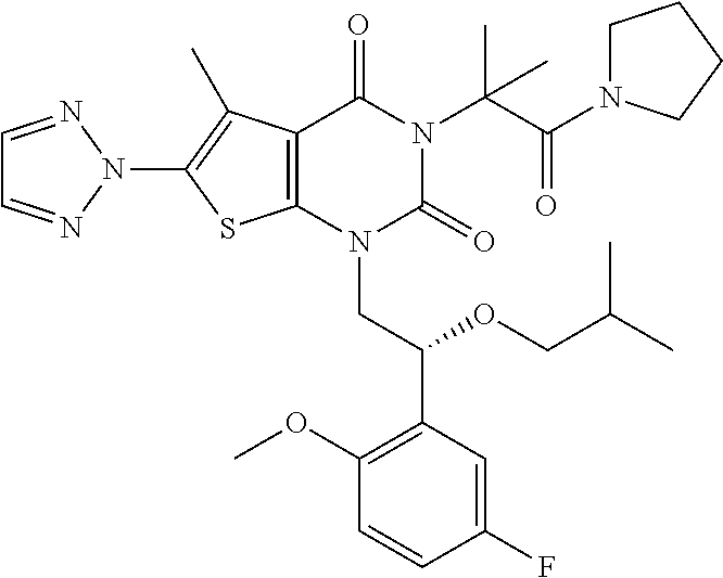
C12=C(N(CC(C3=C(OC)C=CC(F)=C3)OCC(C)C)C(=O)N(C(C(N3CCCC3)=O)(C)C)C1=O)SC(N1N=CC=N1)=C2C
